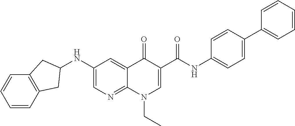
N(C1=CN=C2C(=C1)C(=O)C(C(NC1=CC=C(C3=CC=CC=C3)C=C1)=O)=CN2CC)C1CC2=C(C=CC=C2)C1
